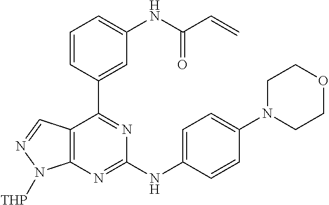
C1=C(C2=NC(NC3=CC=C(N4CCOCC4)C=C3)=NC3=C2C=NN3[THP])C=CC=C1NC(C=C)=O
